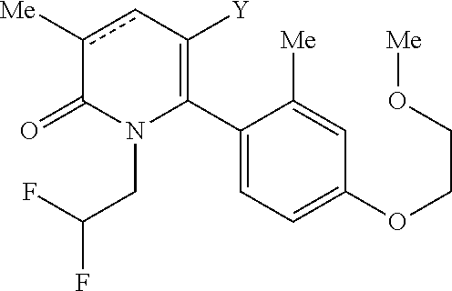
C1(C2=C([Y])cc([Me])C(=O)N2CC(F)F)=CC=C(OCCO[Me])C=C1[Me]
